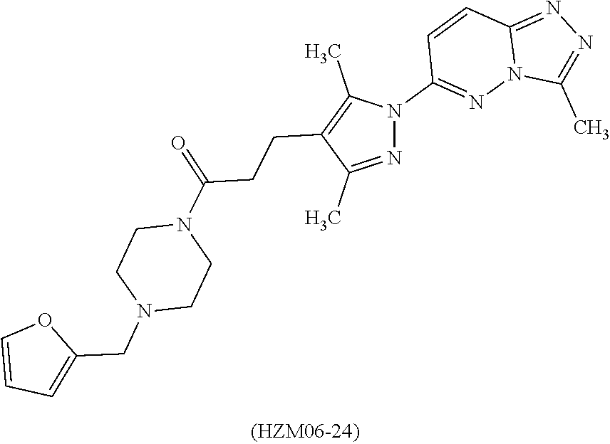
N1(C(=O)CCC2=C(C)N(C3=NN4C(=NN=C4C)C=C3)N=C2C)CCN(CC2=CC=CO2)CC1
